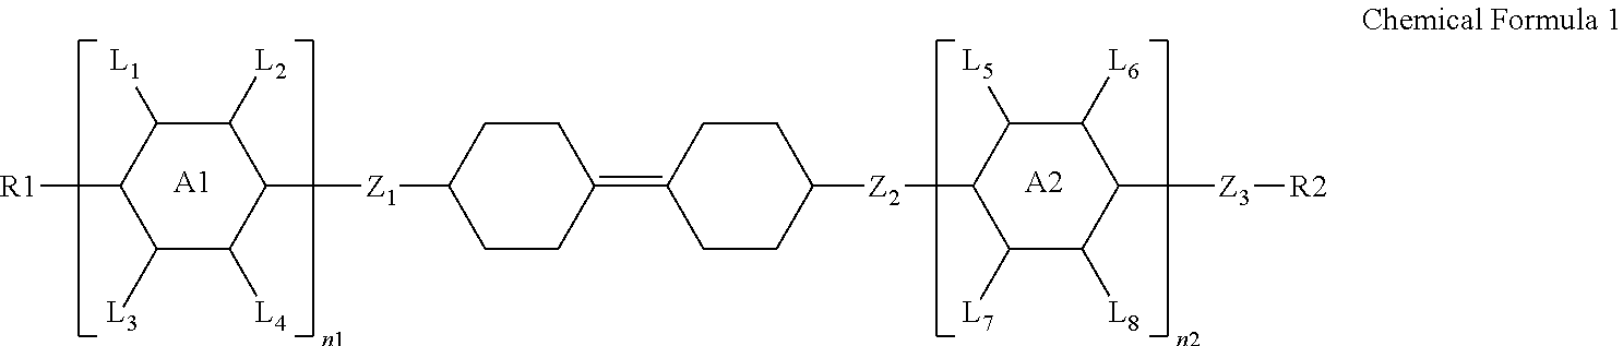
[R1]C1C([L3])C([L4])C([Z1]C2CCC(=C3CCC([Z2]C4C([L7])C([L8])C([Z3][R2])C([L6])C4[L5])CC3)CC2)C([L2])C1[L1].[A1].[A2]
